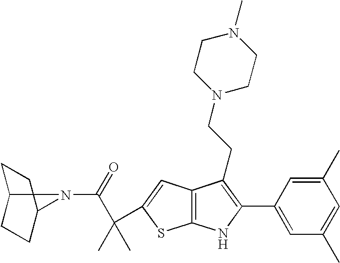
C1C2CCC(C1)N2C(=O)C(C)(C)C1=CC2=C(S1)NC(C1=CC(C)=CC(C)=C1)=C2CCN1CCN(C)CC1
